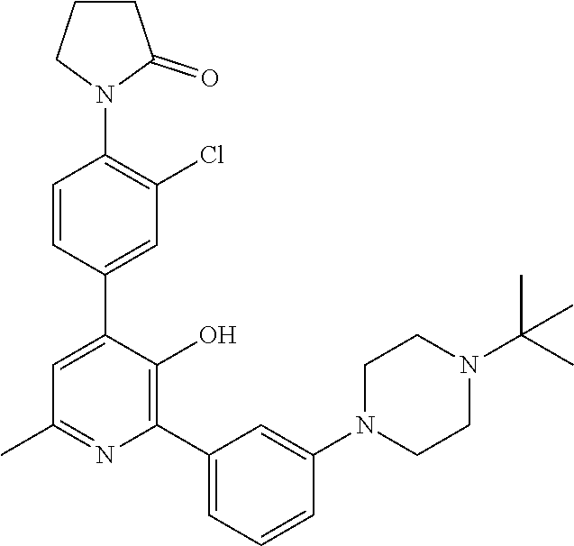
C1=CC(C2=CC(C)=NC(C3=CC=CC(N4CCN(C(C)(C)C)CC4)=C3)=C2O)=CC(Cl)=C1N1C(=O)CCC1
